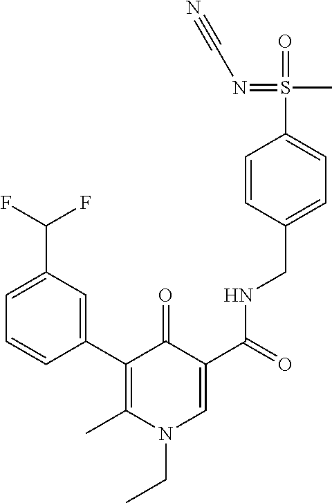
C1(C2=C(C)N(CC)C=C(C(NCC3=CC=C(S(=O)(C)=NC#N)C=C3)=O)C2=O)=CC(C(F)F)=CC=C1
